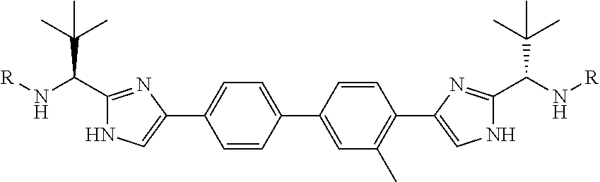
C1=CC(C2=CC(C)=C(C3=CNC(C(N[R])C(C)(C)C)=N3)C=C2)=CC=C1C1=CNC(C(C(C)(C)C)N[R])=N1
